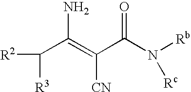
C(C(=C(C(N([Rb])[Rc])=O)[CN])N)([R2])[R3]
